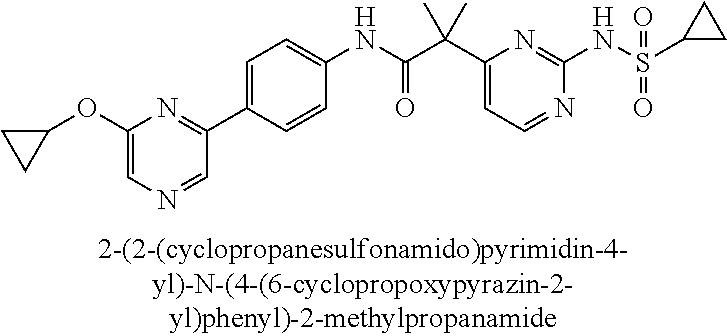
N1=CC=C(C(C(NC2=CC=C(C3=NC(OC4CC4)=CN=C3)C=C2)=O)(C)C)N=C1NS(=O)(=O)C1CC1
